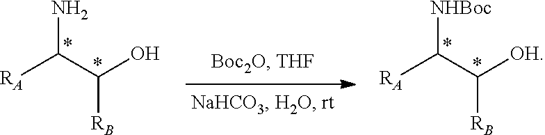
NC(C(O)[RB])[RA].[NHBoc]C(C([OH])[RB])[RA]
